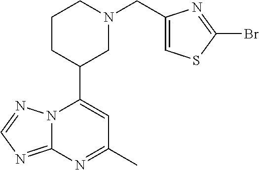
N12C(=NC=N1)N=C(C)C=C2C1CN(CC2=CSC(Br)=N2)CCC1
